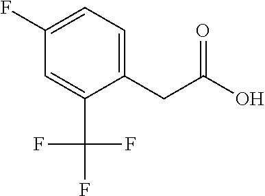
C1(F)=CC=C(CC(O)=O)C(C(F)(F)F)=C1
